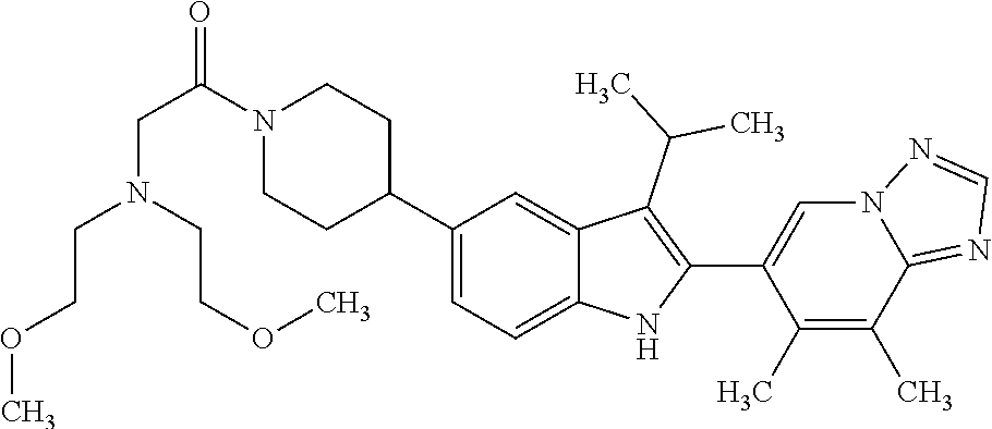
C1(C2CCN(C(CN(CCOC)CCOC)=O)CC2)=CC=C2C(=C1)C(C(C)C)=C(C1=CN3C(=NC=N3)C(C)=C1C)N2
